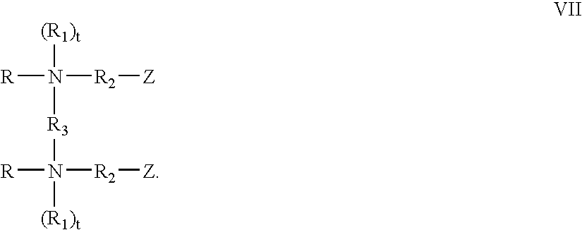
[(R1)t]N([R])([R2][Z])[R3]N([R])([R2][Z])[(R1)t]
